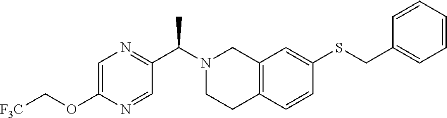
C1=C(OC[F3C])N=CC(C(N2CCC3=C(C2)C=C(SCC2=CC=CC=C2)C=C3)C)=N1
